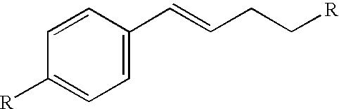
C1([R])=CC=C(C=CCC[R])C=C1
